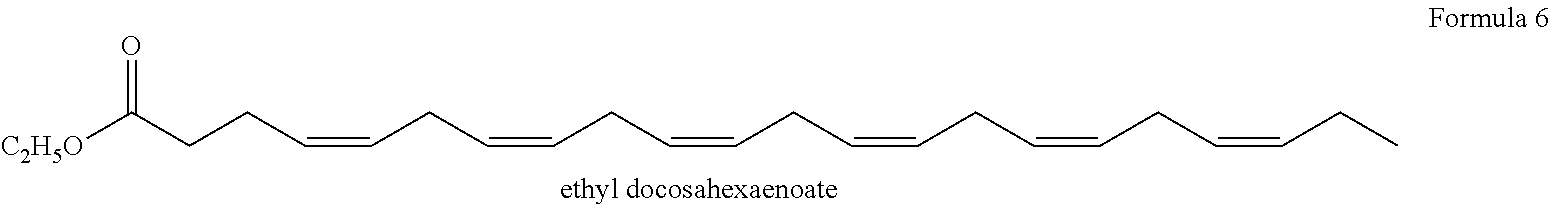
[ethyl docosahexaenoate].[C2H5O]C(CCC=CCC=CCC=CCC=CCC=CCC=CCC)=O
